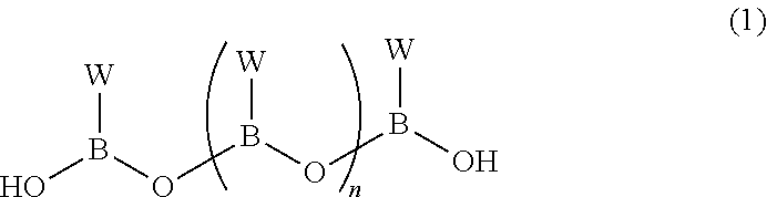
OB([W])OB(OB(O)[W])[W]
